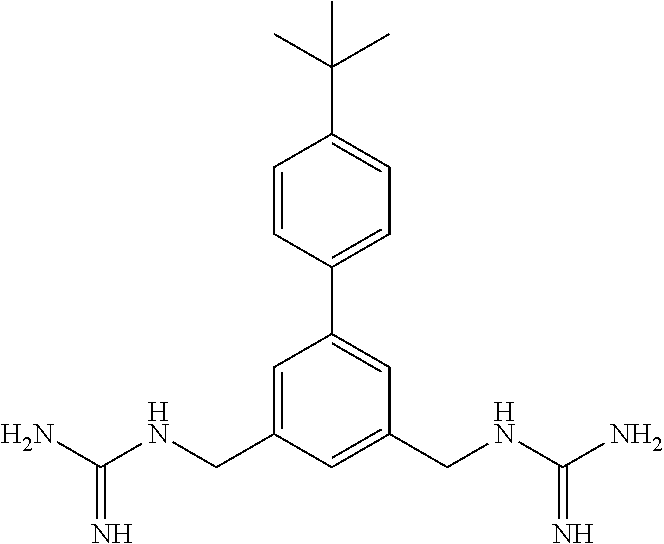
C1=CC(C2=CC(CNC(N)=N)=CC(CNC(N)=N)=C2)=CC=C1C(C)(C)C
